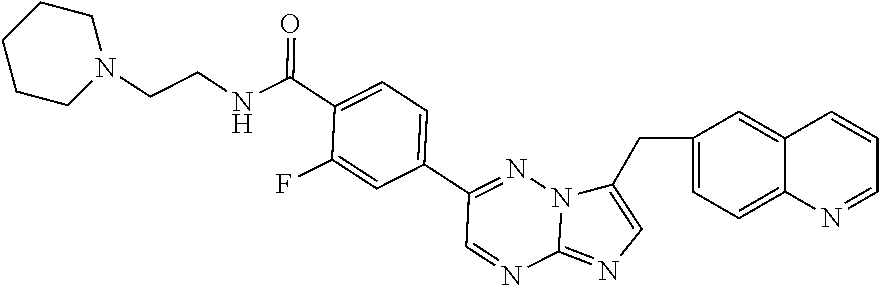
C1(CC2=CN=C3N2N=C(C2=CC=C(C(NCCN4CCCCC4)=O)C(F)=C2)C=N3)=CC=C2C(=C1)C=CC=N2
